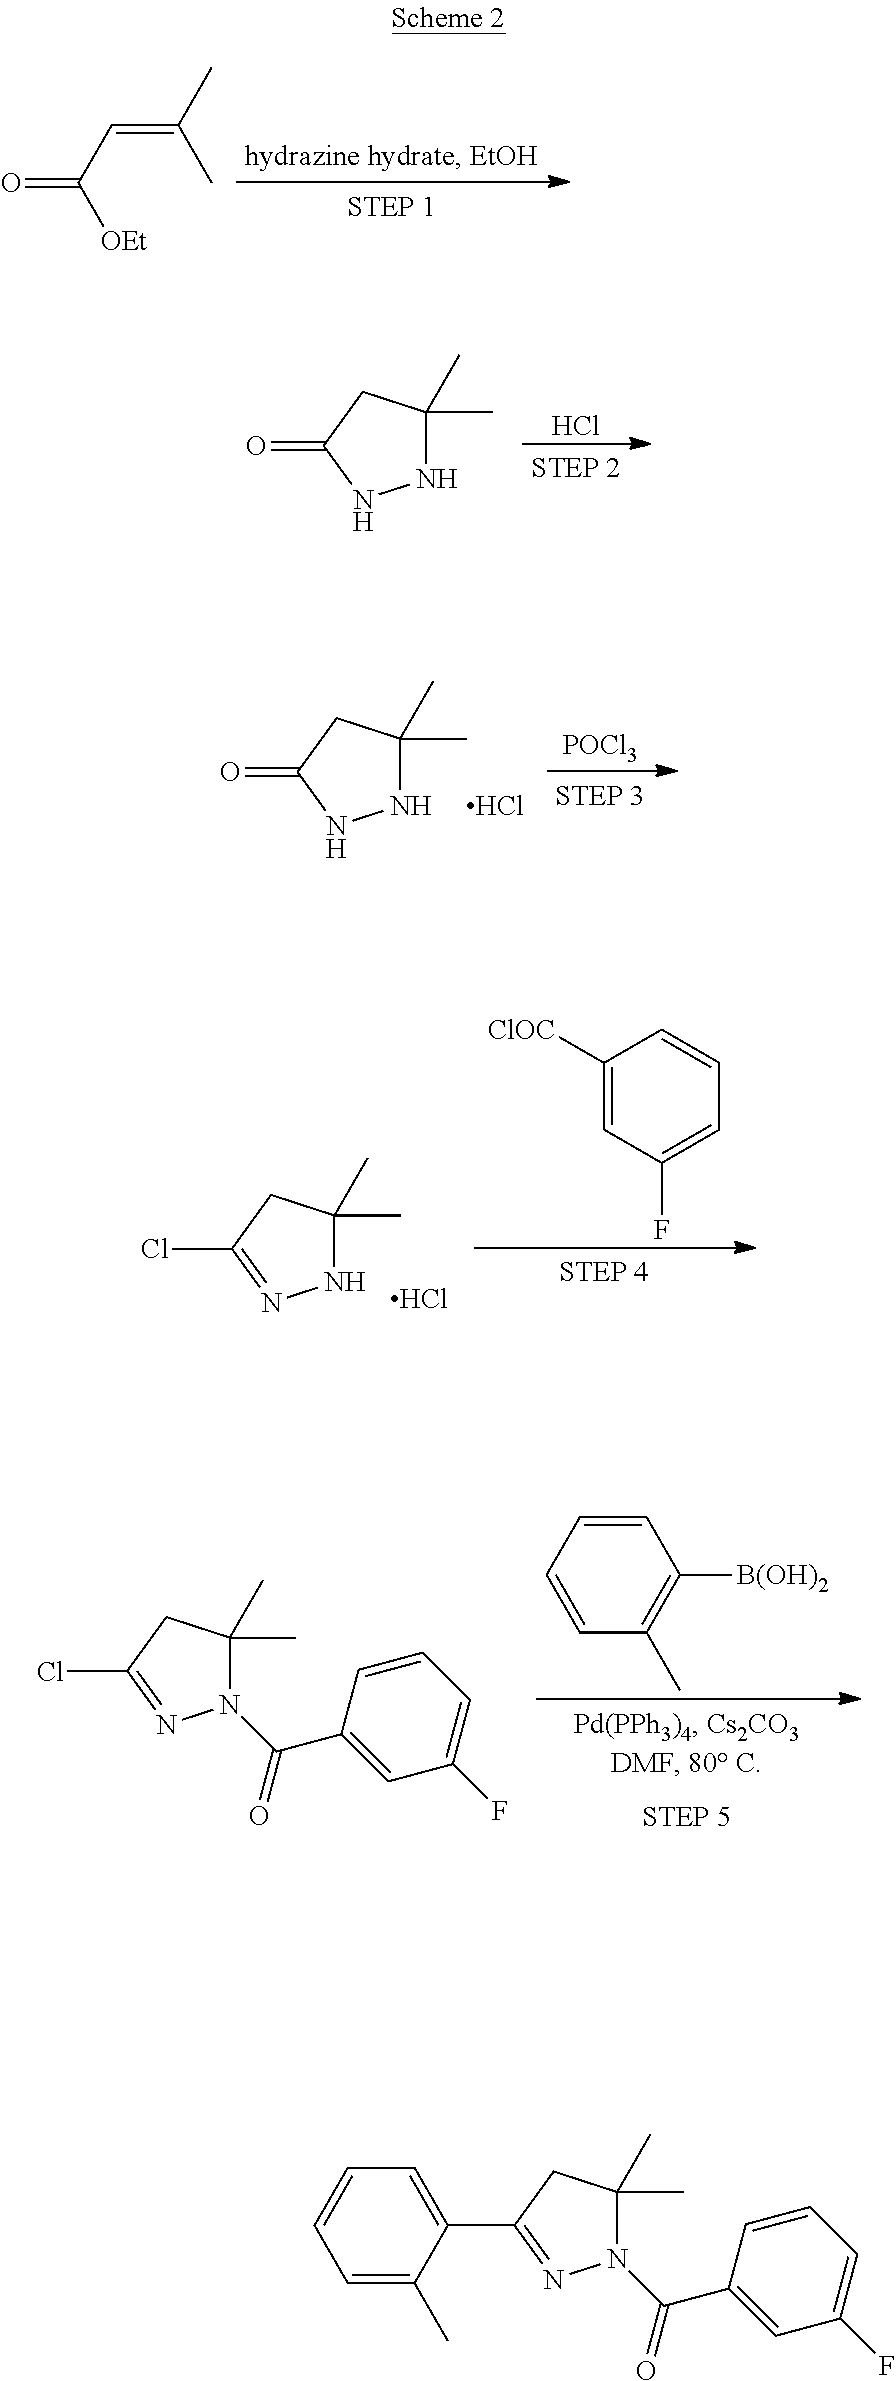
C([OEt])(C=C(C)C)=O.N1C(C)(C)CC(=O)N1.Cl.N1C(C)(C)CC(=O)N1.[POCl3].Cl.N1C(C)(C)CC(Cl)=N1.Cl.C1([ClOC])=CC(F)=CC=C1.N1(C(=O)C2=CC(F)=CC=C2)C(C)(C)CC(Cl)=N1.C1=CC=CC(C)=C1[B(OH)2].N1(C(=O)C2=CC(F)=CC=C2)C(C)(C)CC(C2=CC=CC=C2C)=N1
